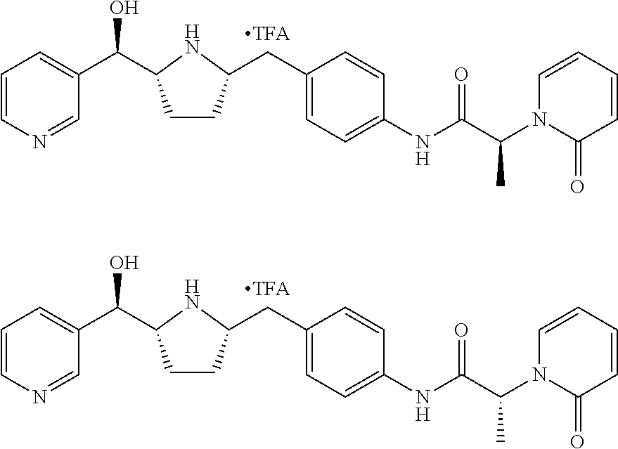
C1=CN=CC(C(O)C2CCC(CC3=CC=C(NC(=O)C(N4C=CC=CC4=O)C)C=C3)N2)=C1.C1=CN=CC(C(O)C2CCC(CC3=CC=C(NC(=O)C(N4C=CC=CC4=O)C)C=C3)N2)=C1
